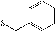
C1=CC=CC=C1CS
